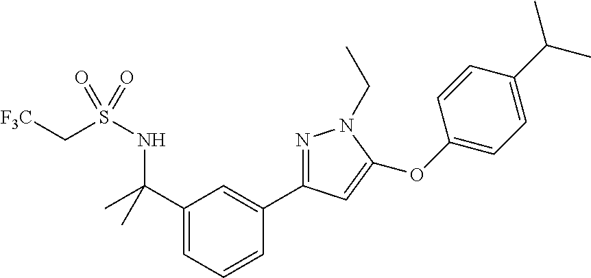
C1(C(NS(C[F3C])(=O)=O)(C)C)=CC=CC(C2=NN(CC)C(OC3=CC=C(C(C)C)C=C3)=C2)=C1
